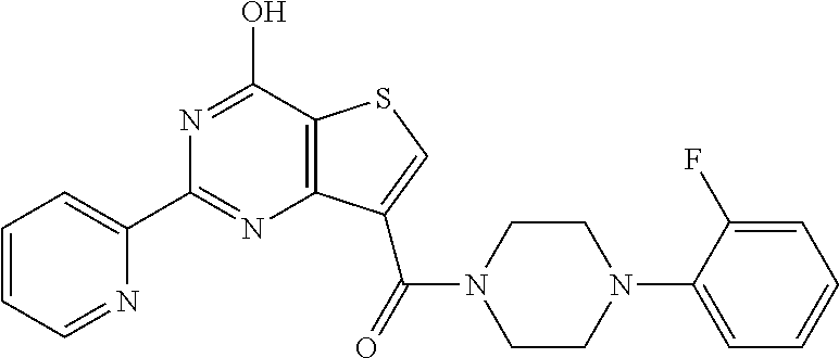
C1(C2=CC=CC=N2)=NC2=C(C(O)=N1)SC=C2C(=O)N1CCN(C2=CC=CC=C2F)CC1
